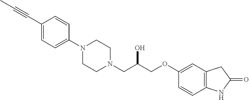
C1(C#CC)=CC=C(N2CCN(CC(COC3=CC4=C(C=C3)NC(=O)C4)O)CC2)C=C1
